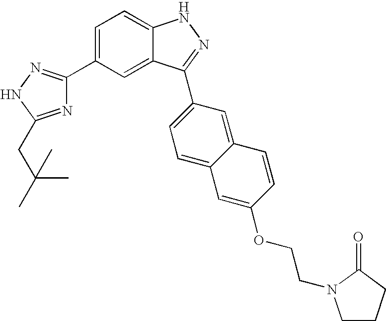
C1(C2=CC=C3C(=C2)C(C2=CC=C4C(=C2)C=CC(OCCN2CCCC2=O)=C4)=NN3)=NNC(CC(C)(C)C)=N1
